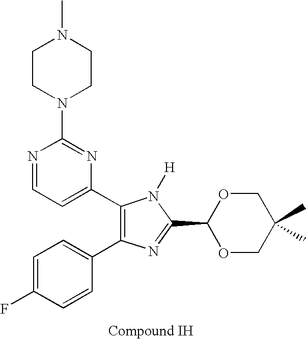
C1=C(F)C=CC(C2=C(C3=CC=NC(N4CCN(C)CC4)=N3)N([H])C(C3OCC(C)(C)CO3)=N2)=C1
